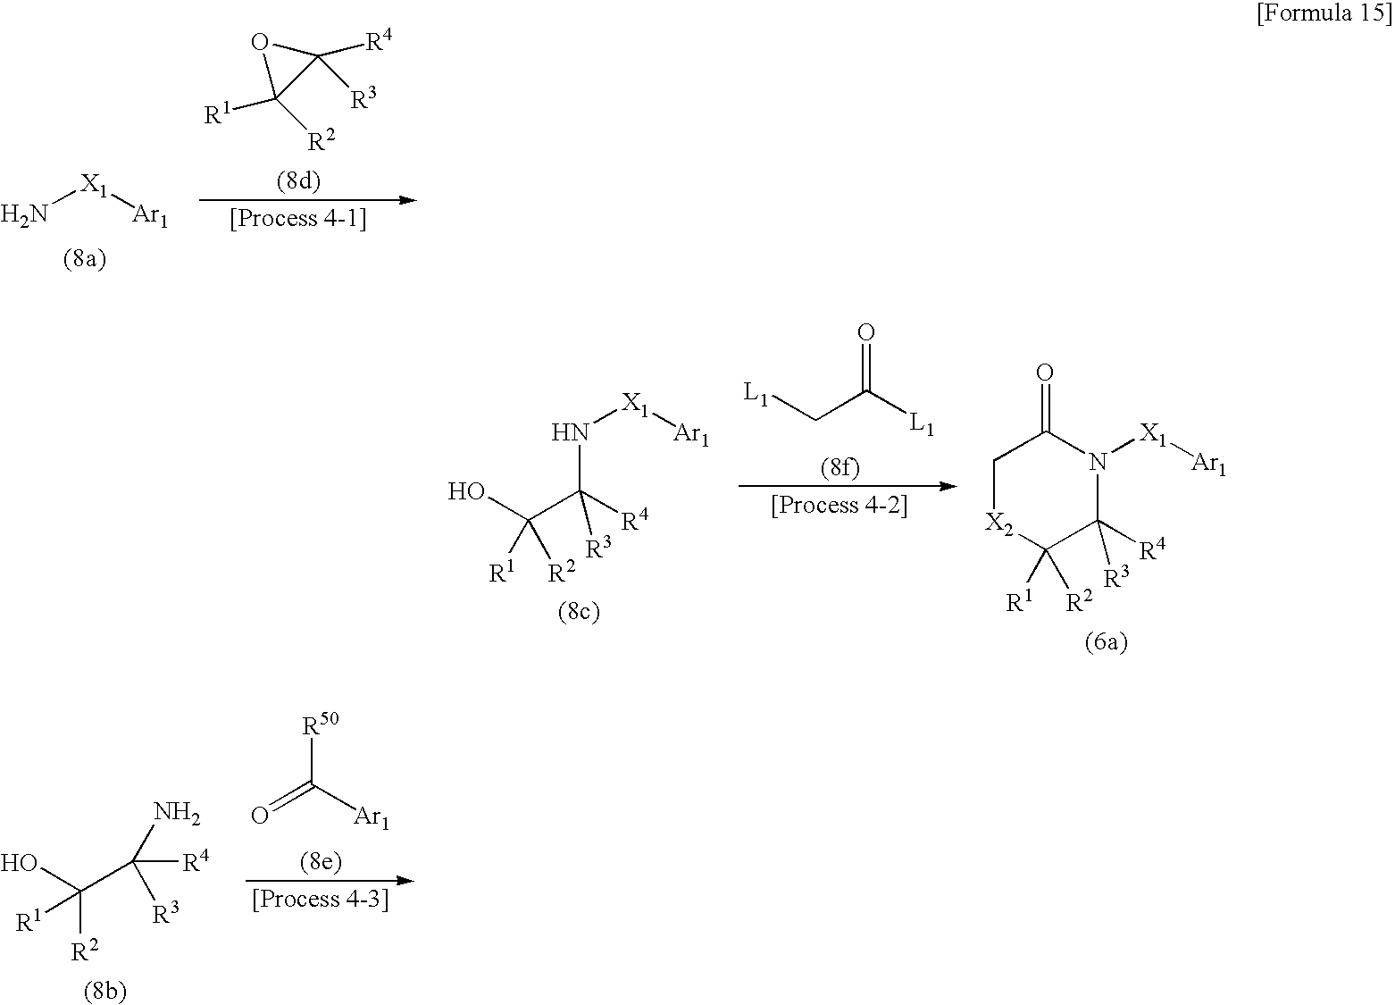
N[X1][Ar1].O1C([R2])([R1])C1([R4])[R3].[L1]CC([L1])=O.N(C(C(O)([R1])[R2])([R4])[R3])[X1][Ar1].C1[X2]C([R1])([R2])C([R3])([R4])N([X1][Ar1])C1=O.[R1]C(C(N)([R3])[R4])(O)[R2].O=C([Ar1])[R50]
